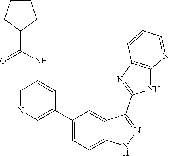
C1=NC=C(C2=CC=C3C(=C2)C(C2=NC4=C(N2)N=CC=C4)=NN3)C=C1NC(=O)C1CCCC1
